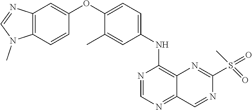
C12=C(C=CC(OC3=CC=C(NC4=C5C(=NC=N4)C=NC(S(=O)(=O)C)=N5)C=C3C)=C1)N(C)C=N2
